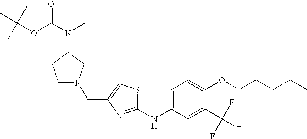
C(C1=CSC(NC2=CC=C(OCCCCC)C(C(F)(F)F)=C2)=N1)N1CCC(N(C(OC(C)(C)C)=O)C)C1
